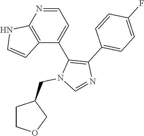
N1=CC=C(C2=C(C3=CC=C(F)C=C3)N=CN2CC2CCOC2)C2=C1NC=C2
